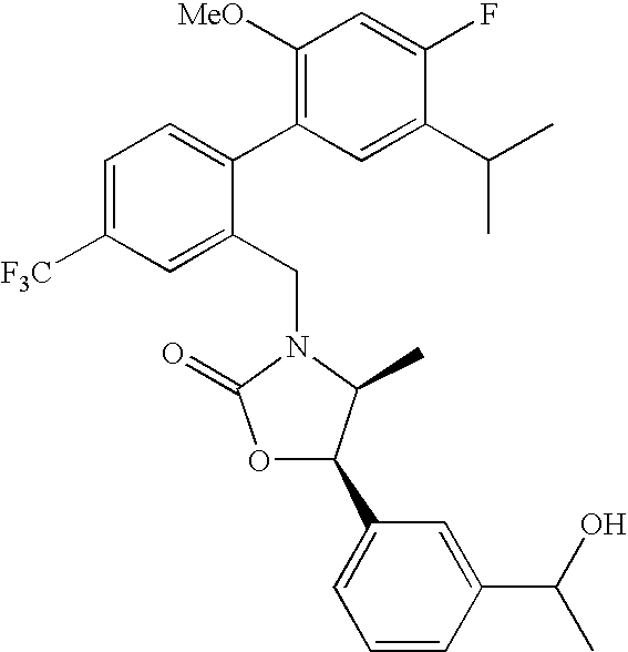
C1(CN2C(C)C(C3=CC=CC(C(O)C)=C3)OC2=O)=CC([F3C])=CC=C1C1=C([MeO])C=C(F)C(C(C)C)=C1
